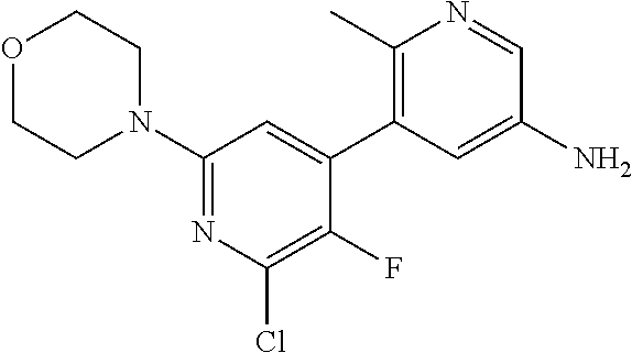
C1(N2CCOCC2)=NC(Cl)=C(F)C(C2=C(C)N=CC(N)=C2)=C1
